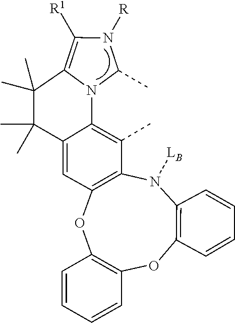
C1([R1])=C2N(C3=C(C)C4=C(OC5=C(OC6=C(N4[LB])C=CC=C6)C=CC=C5)C=C3C(C)(C)C2(C)C)C(C)N1[R]
